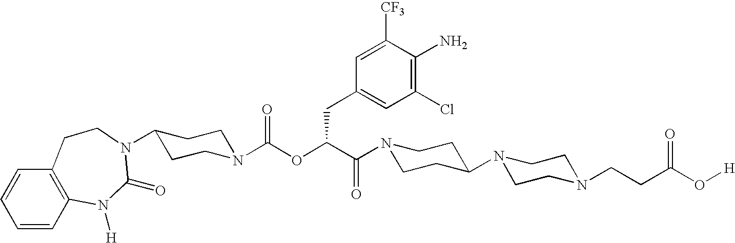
C12=C(C=CC=C1)CCN(C1CCN(C(OC(C(=O)N3CCC(N4CCN(CCC(O[H])=O)CC4)CC3)CC3=CC(Cl)=C(N)C([CF3])=C3)=O)CC1)C(=O)N2[H]
